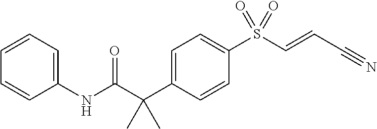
N(C(C(C1=CC=C(S(C=CC#N)(=O)=O)C=C1)(C)C)=O)C1=CC=CC=C1
